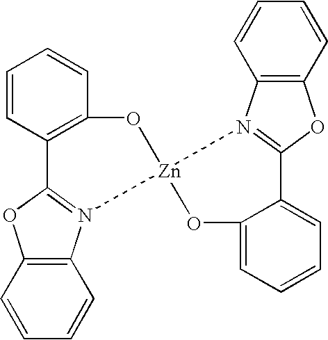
C1=CC2=C(C=C1)O[Zn]1(N3=C2OC2=C3C=CC=C2)OC2=CC=CC=C2C2=N1C1=C(O2)C=CC=C1
